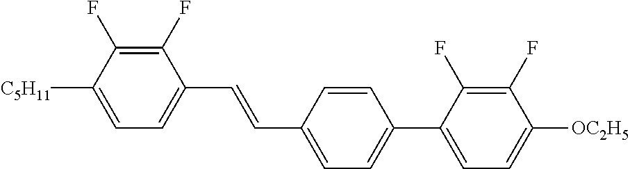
C1(F)=C(F)C([C5H11])=CC=C1C=CC1=CC=C(C2=CC=C([OC2H5])C(F)=C2F)C=C1
